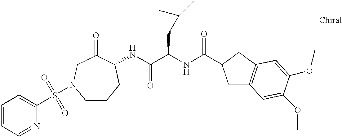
C1=CC=NC(S(=O)(=O)N2CCCC(NC(C(NC(=O)C3CC4=C(C3)C=C(OC)C(OC)=C4)CC(C)C)=O)C(=O)C2)=C1
